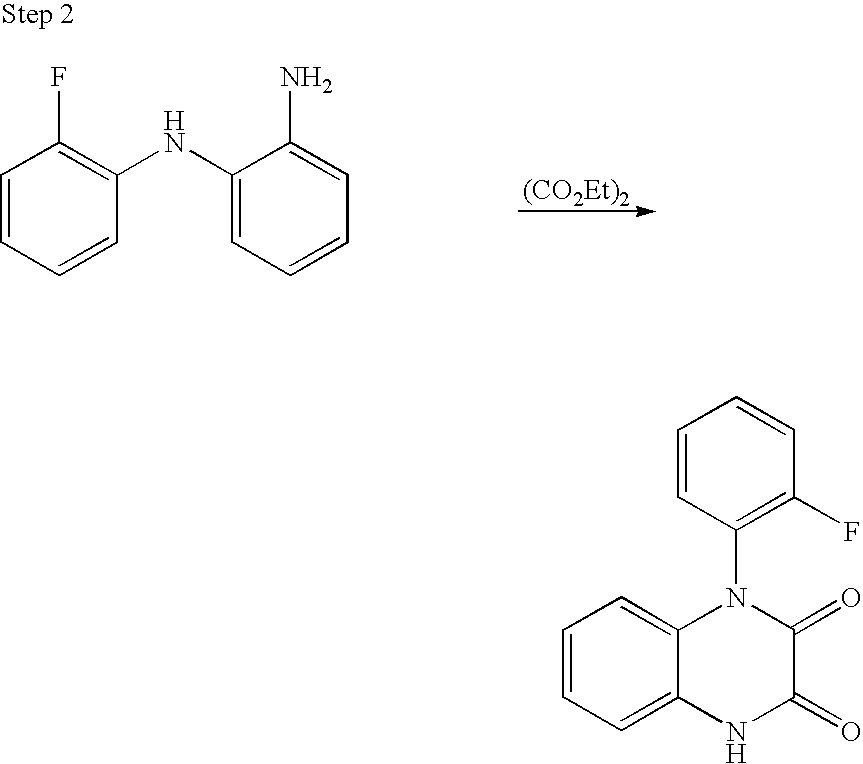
C1=CC=CC(NC2=CC=CC=C2N)=C1F.[(CO2Et)2].C1=CC=C2C(=C1)N(C1=C(F)C=CC=C1)C(=O)C(=O)N2
